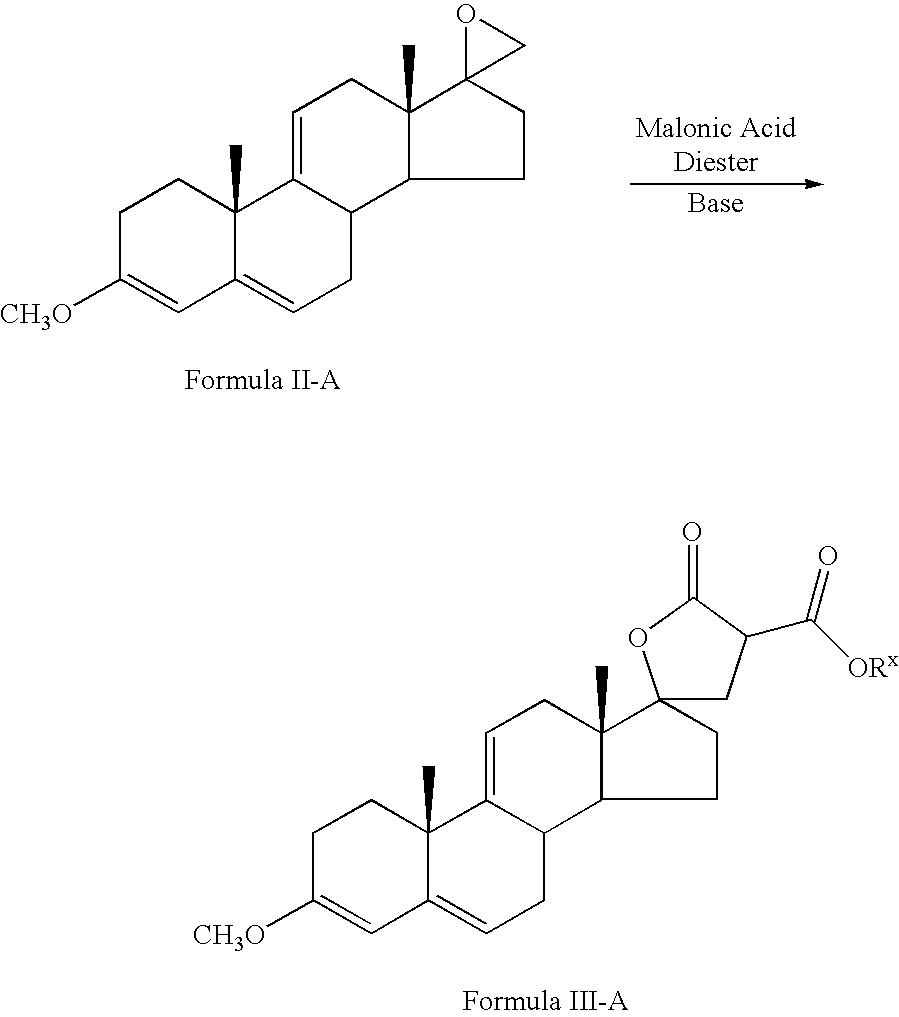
C1C([CH3O])=CC2=CCC3C(=CCC4(C)C3CCC43OC3)C2(C)C1.C1C(C([ORx])=O)C(=O)OC12C1(C)C(C3CC=C4C=C([CH3O])CCC4(C)C3=CC1)CC2
